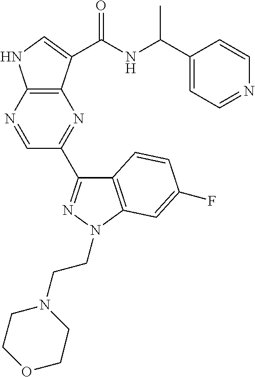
N1=CC(C2=NN(CCN3CCOCC3)C3=C2C=CC(F)=C3)=NC2=C1NC=C2C(NC(C1=CC=NC=C1)C)=O
